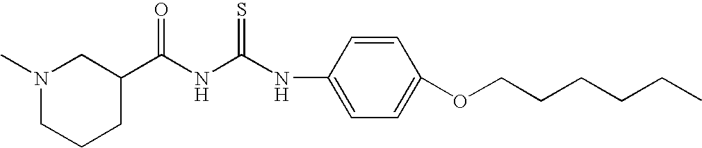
C1(C(NC(NC2=CC=C(OCCCCCC)C=C2)=S)=O)CN(C)CCC1
